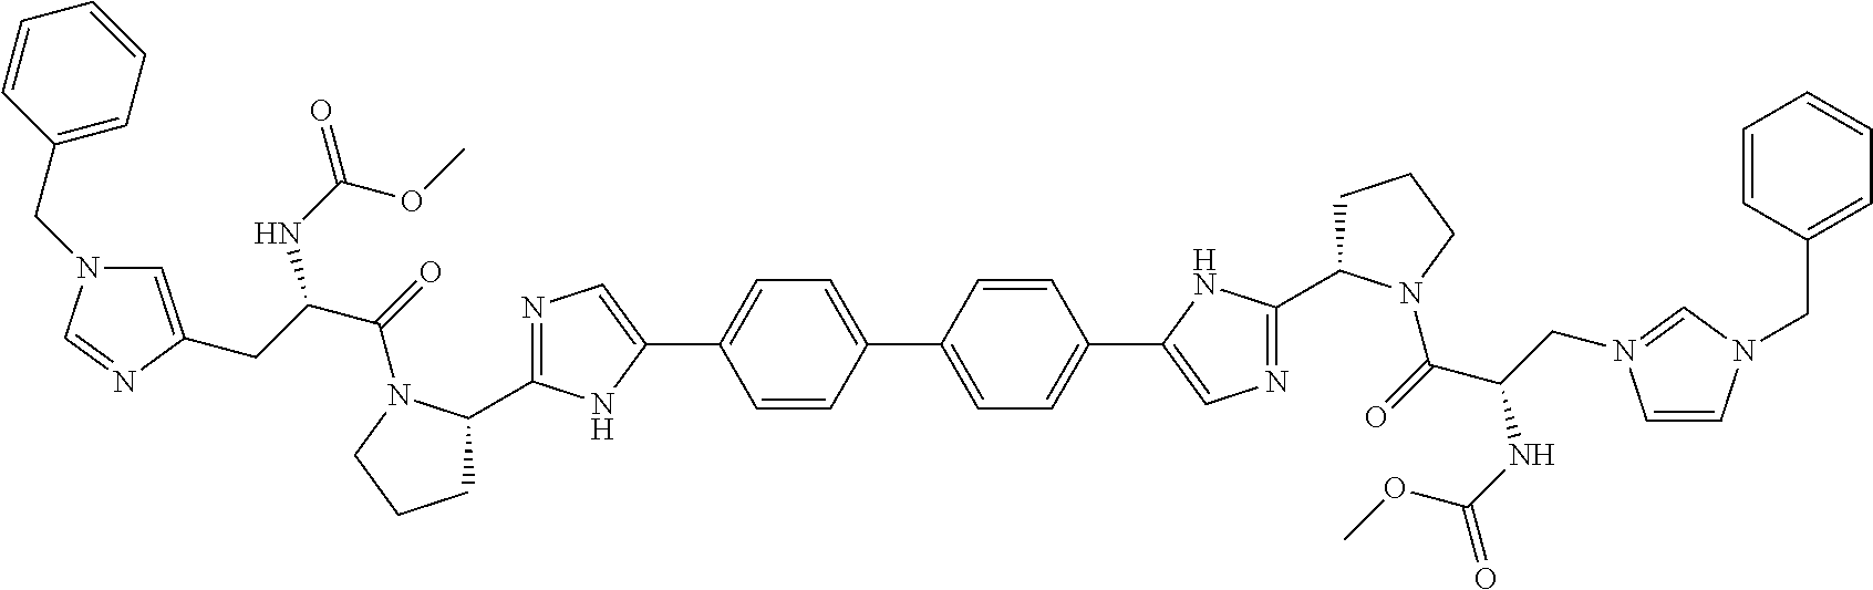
N1=C(C2CCCN2C(=O)C(NC(=O)OC)CC2=CN(CC3=CC=CC=C3)C=N2)NC(C2=CC=C(C3=CC=C(C4=CN=C(C5CCCN5C(=O)C(NC(=O)OC)CN5=CN(CC6=CC=CC=C6)C=C5)N4)C=C3)C=C2)=C1
